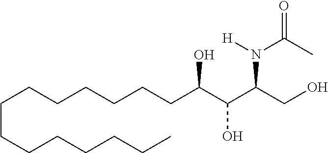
C(CCCCCCC)CCCCCCC(C(C(CO)N([H])C(C)=O)O)O
